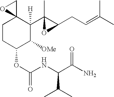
C1CC(OC(=O)NC(C(C)C)C(N)=O)C([OMe])C([H])(C2(C)OC2CC=C(C)C)C12CO2
